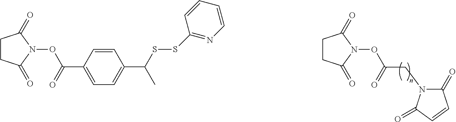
C1CC(=O)N(OC(=O)CN2C(=O)C=CC2=O)C1=O.C1CC(=O)N(OC(=O)C2=CC=C(C(C)SSC3=NC=CC=C3)C=C2)C1=O
